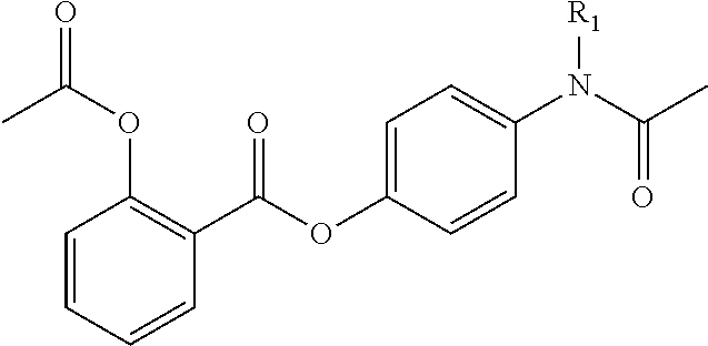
C1=CC=CC(C(OC2=CC=C(N(C(C)=O)[R1])C=C2)=O)=C1OC(=O)C
